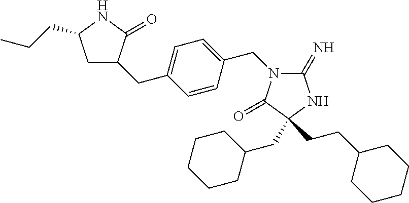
C1(=N)N(CC2=CC=C(CC3CC(CCC)NC3=O)C=C2)C(=O)C(CC2CCCCC2)(CCC2CCCCC2)N1
